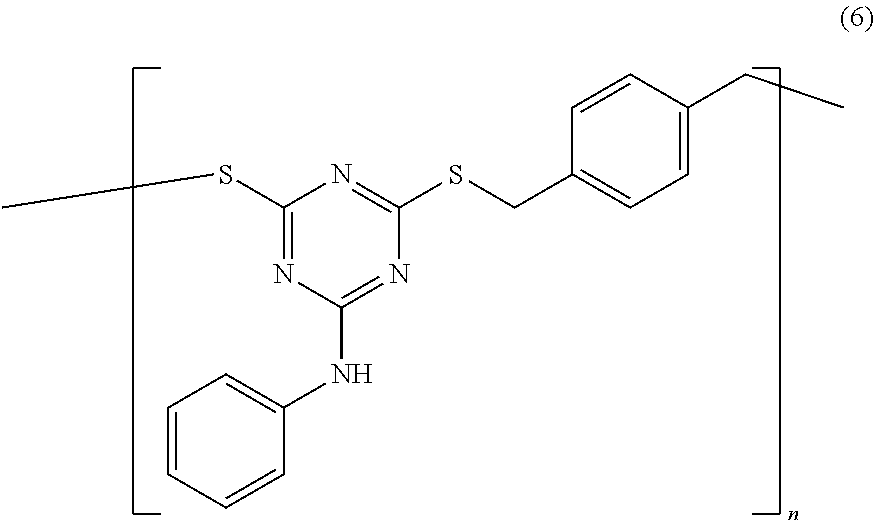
C1(SC)=NC(NC2=CC=CC=C2)=NC(SCC2=CC=C(CC)C=C2)=N1
